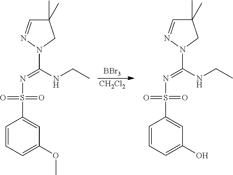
[BBr3].[CH2Cl2].C1=CC=C(OC)C=C1S(N=C(NCC)N1CC(C)(C)C=N1)(=O)=O.C1=CC=C(O)C=C1S(N=C(NCC)N1CC(C)(C)C=N1)(=O)=O
